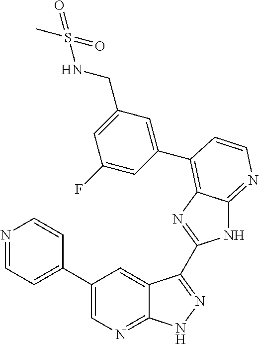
C1(C2=CC=NC=C2)=CN=C2C(=C1)C(C1=NC3=C(C4=CC(CNS(C)(=O)=O)=CC(F)=C4)C=CN=C3N1)=NN2
